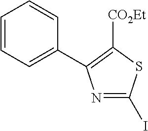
C1=CC=C(C2=C([CO2Et])SC(I)=N2)C=C1
